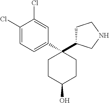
C1C(C2(C3=CC=C(Cl)C(Cl)=C3)CCC(O)CC2)CNC1
